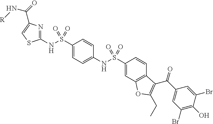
C1(NS(C2=CC=C(NS(C3=CC4=C(C=C3)C(C(C3=CC(Br)=C(O)C(Br)=C3)=O)=C(CC)O4)(=O)=O)C=C2)(=O)=O)=NC(C(N[R])=O)=CS1
